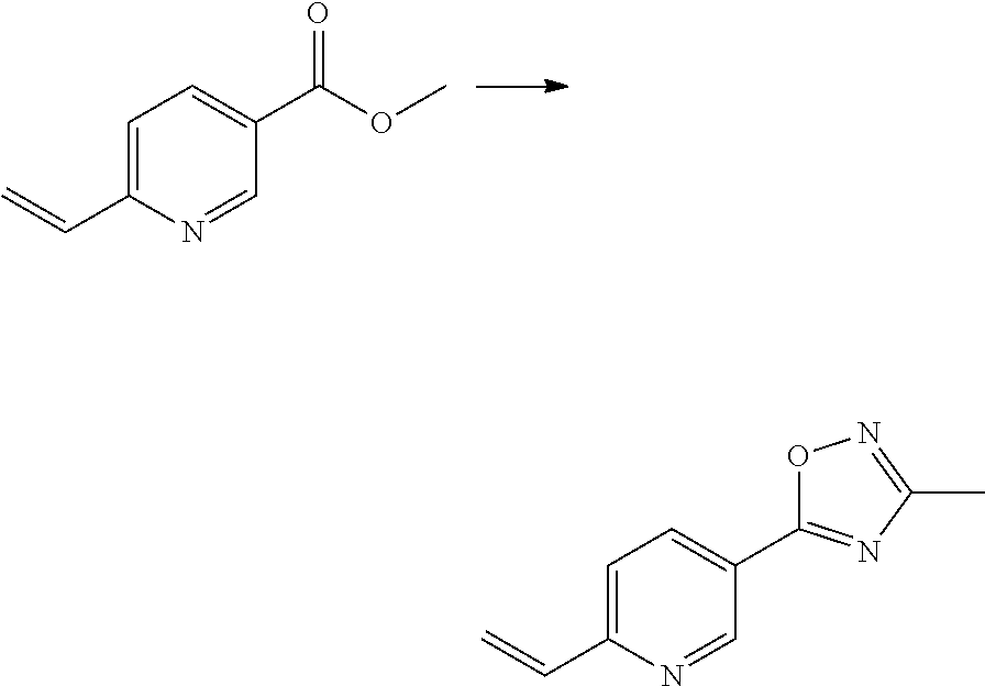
C1=C(C=C)N=CC(C(=O)OC)=C1.C1=C(C=C)N=CC(C2=NC(C)=NO2)=C1
